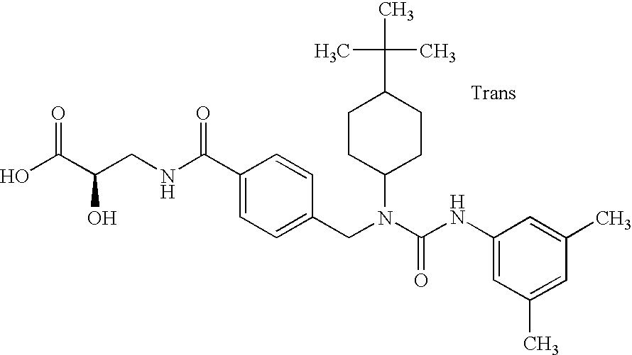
C(C1CCC(N(C(NC2=CC(C)=CC(C)=C2)=O)CC2=CC=C(C(NCC(C(O)=O)O)=O)C=C2)CC1)(C)(C)C
